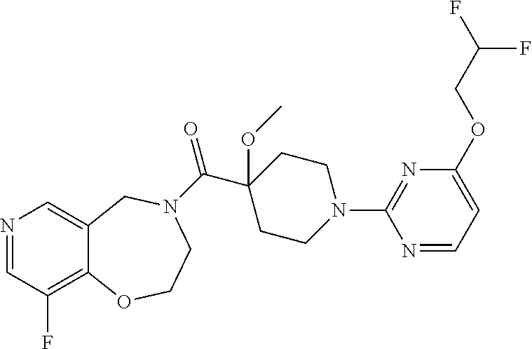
N1=CC(F)=C2C(=C1)CN(C(=O)C1(OC)CCN(C3=NC(OCC(F)F)=CC=N3)CC1)CCO2
